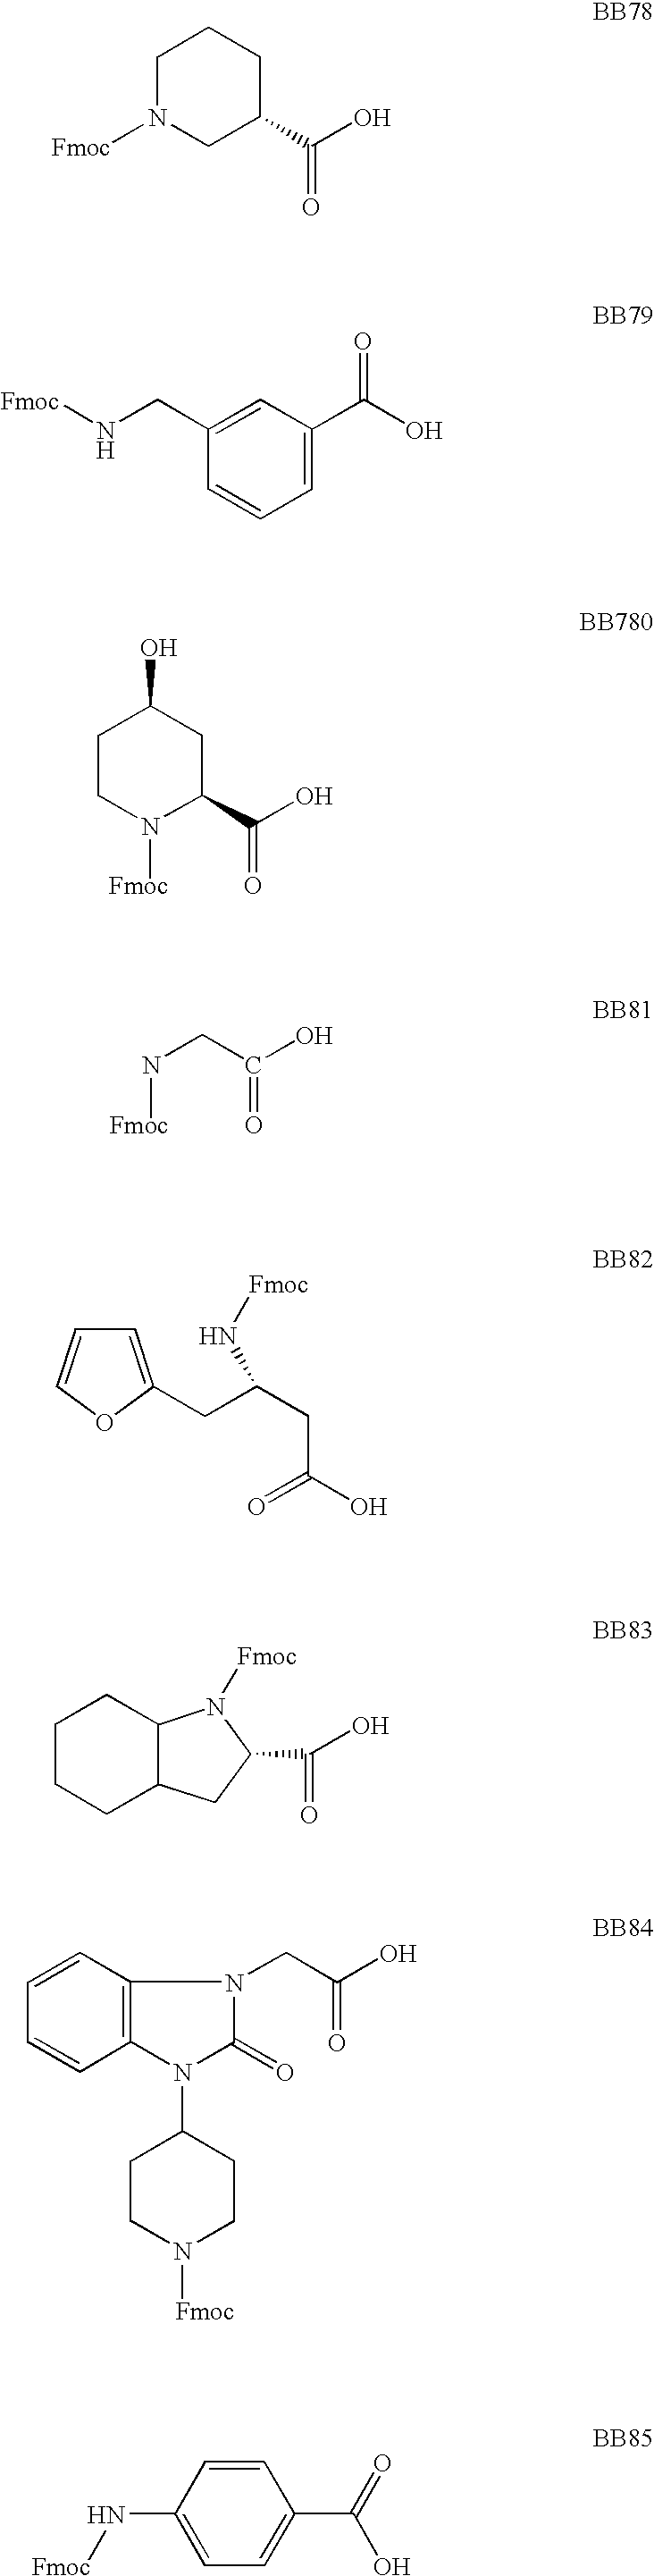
C1N([Fmoc])CC(C(O)=O)CC1.C1=C(C(O)=O)C=C(CN[Fmoc])C=C1.C1CN([Fmoc])C(C(O)=O)CC1O.N(CC(=O)O)[Fmoc].C1=C(CC(CC(=O)O)N[Fmoc])OC=C1.C1CCC2C(C1)N([Fmoc])C(C(=O)O)C2.C12=C(C=CC=C1)N(CC(=O)O)C(=O)N2C1CCN([Fmoc])CC1.C1(N[Fmoc])=CC=C(C(=O)O)C=C1
